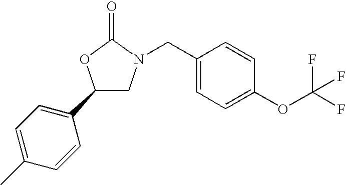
C1=C(C)C=CC(C2CN(CC3=CC=C(OC(F)(F)F)C=C3)C(=O)O2)=C1
